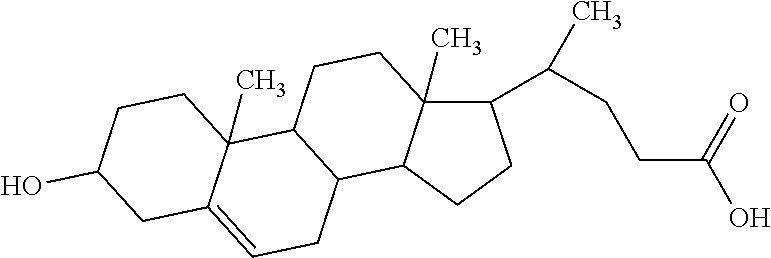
C1(C(CCC(O)=O)C)C2(C)C(CC1)C1C(CC2)C2(C)C(=CC1)CC(O)CC2
